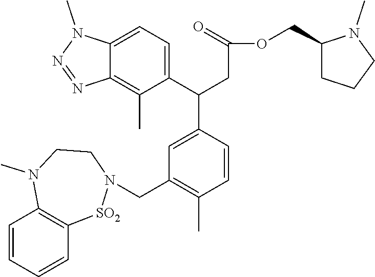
C1=CC=CC2=C1N(C)CCN(CC1=C(C)C=CC(C(C3=CC=C4C(=C3C)N=NN4C)CC(OCC3CCCN3C)=O)=C1)[SO2]2
